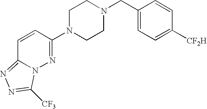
C1=CC(N2CCN(CC3=CC=C([CF2H])C=C3)CC2)=NN2C1=NN=C2[CF3]
